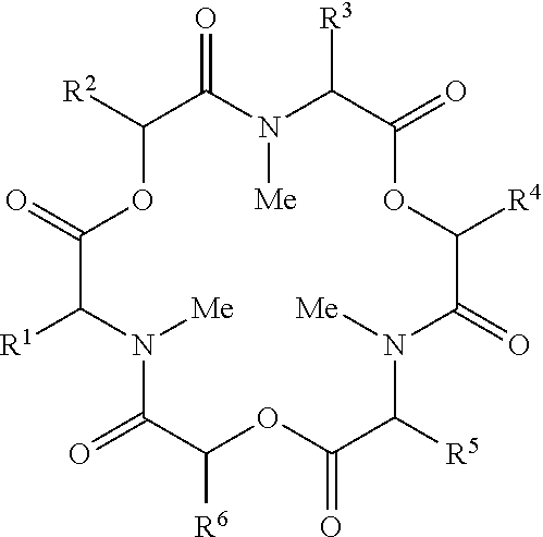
C1(=O)C([R1])N([Me])C(=O)C([R6])OC(=O)C([R5])N([Me])C(=O)C([R4])OC(=O)C([R3])N([Me])C(=O)C([R2])O1
